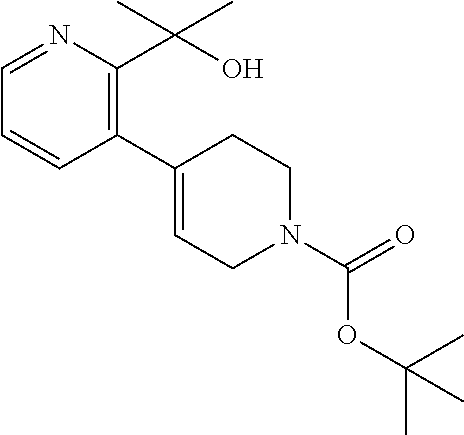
C1(C2=CCN(C(=O)OC(C)(C)C)CC2)=C(C(O)(C)C)N=CC=C1
